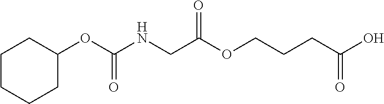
C1CCCC(OC(NCC(OCCCC(O)=O)=O)=O)C1
